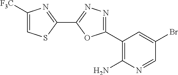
C1(C2=NN=C(C3=NC([F3C])=CS3)O2)=C(N)N=CC(Br)=C1
